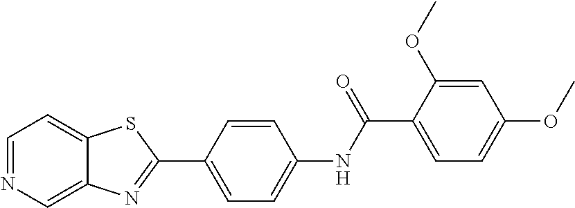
C1=CC(NC(C2=CC=C(OC)C=C2OC)=O)=CC=C1C1=NC2=CN=CC=C2S1
